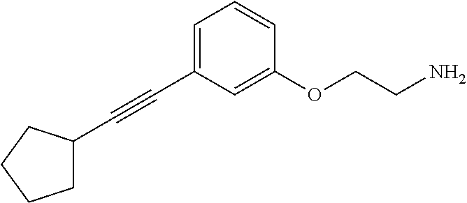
C1(C#CC2=CC=CC(OCCN)=C2)CCCC1
